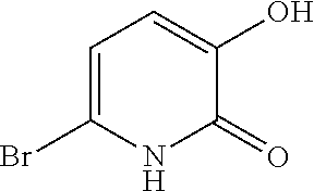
C1=C(Br)NC(=O)C(O)=C1
